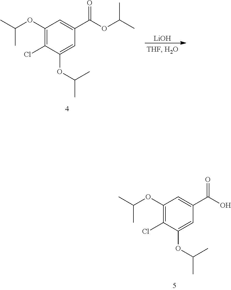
C1(OC(C)C)=C(Cl)C(OC(C)C)=CC(C(O)=O)=C1.[LiOH].C1(OC(C)C)=C(Cl)C(OC(C)C)=CC(C(OC(C)C)=O)=C1
